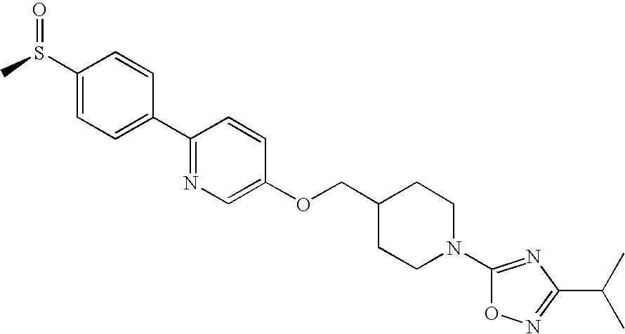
C1(S(C)=O)=CC=C(C2=NC=C(OCC3CCN(C4=NC(C(C)C)=NO4)CC3)C=C2)C=C1
